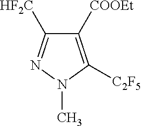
C1([COOEt])=C([C2F5])N(C)N=C1[HF2C]
